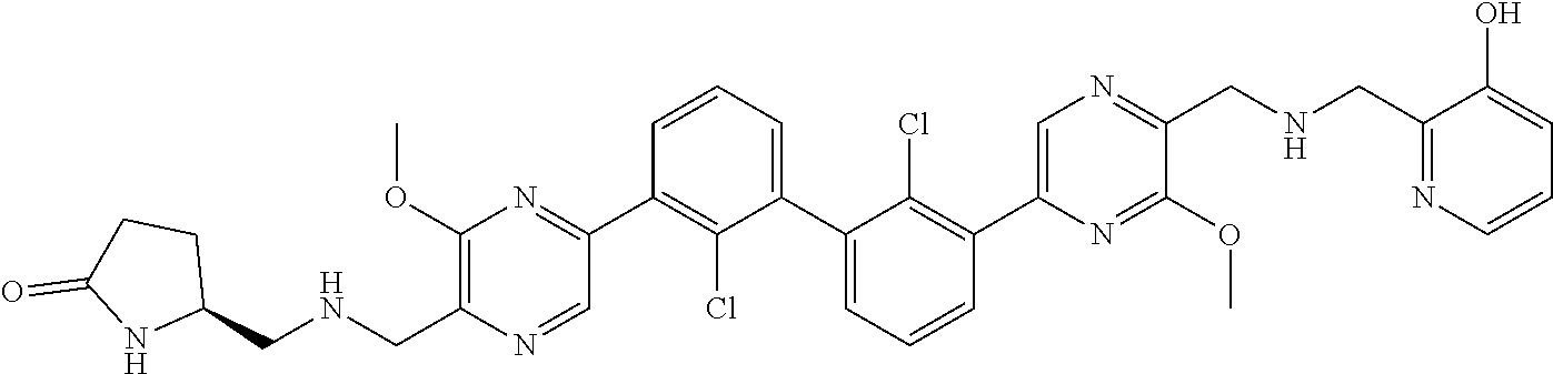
C1(C2=NC(OC)=C(C[HN]CC3CCC(=O)N3)N=C2)=C(Cl)C(C2=CC=CC(C3=CN=C(CNCC4=NC=CC=C4O)C(OC)=N3)=C2Cl)=CC=C1
